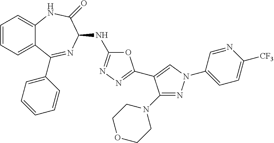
C1=CC=C2C(=C1)NC(=O)C(NC1=NN=C(C3=CN(C4=CC=C([CF3])N=C4)N=C3N3CCOCC3)O1)N=C2C1=CC=CC=C1
